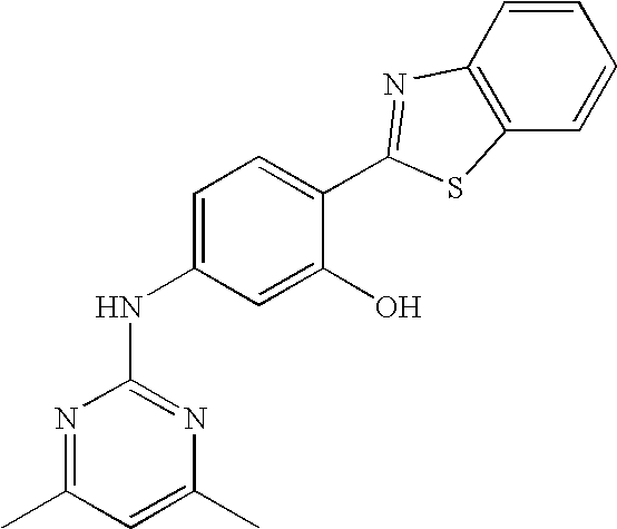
N1=C(C)C=C(C)N=C1NC1=CC=C(C2=NC3=C(S2)C=CC=C3)C(O)=C1
